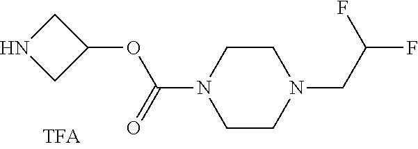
C1NCC1OC(=O)N1CCN(CC(F)F)CC1
